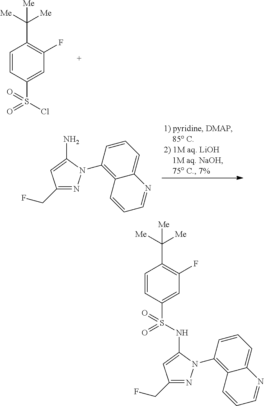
C1=CC(S(Cl)(=O)=O)=CC(F)=C1C([Me])([Me])[Me].C1(CF)=NN(C2=C3C(=CC=C2)N=CC=C3)C(N)=C1.C1(CF)=NN(C2=C3C(=CC=C2)N=CC=C3)C(NS(C2=CC(F)=C(C([Me])([Me])[Me])C=C2)(=O)=O)=C1
